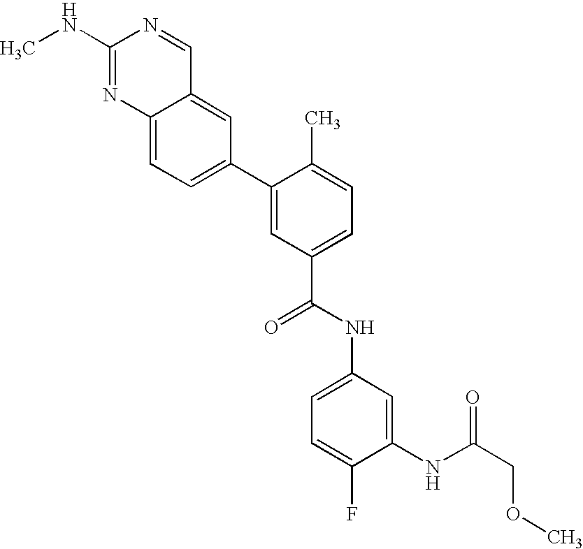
C1(NC)=NC2=CC=C(C3=CC(C(NC4=CC=C(F)C(NC(COC)=O)=C4)=O)=CC=C3C)C=C2C=N1
